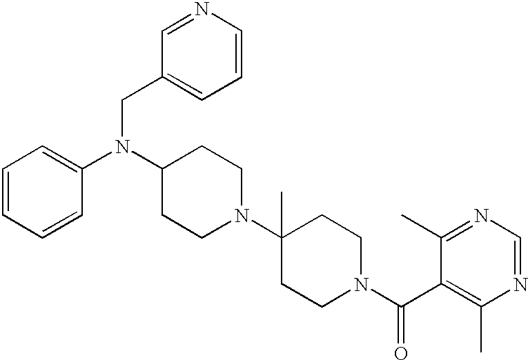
C(N(C1CCN(C2(C)CCN(C(C3=C(C)N=CN=C3C)=O)CC2)CC1)C1=CC=CC=C1)C1=CC=CN=C1
